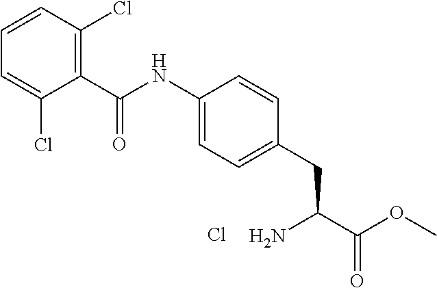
C1(NC(C2=C(Cl)C=CC=C2Cl)=O)=CC=C(CC(C(OC)=O)N)C=C1.Cl
